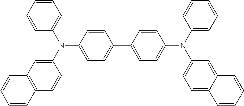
C1=CC=CC(N(C2=CC3=C(C=C2)C=CC=C3)C2=CC=C(C3=CC=C(N(C4=CC=CC=C4)C4=CC=C5C(=C4)C=CC=C5)C=C3)C=C2)=C1
